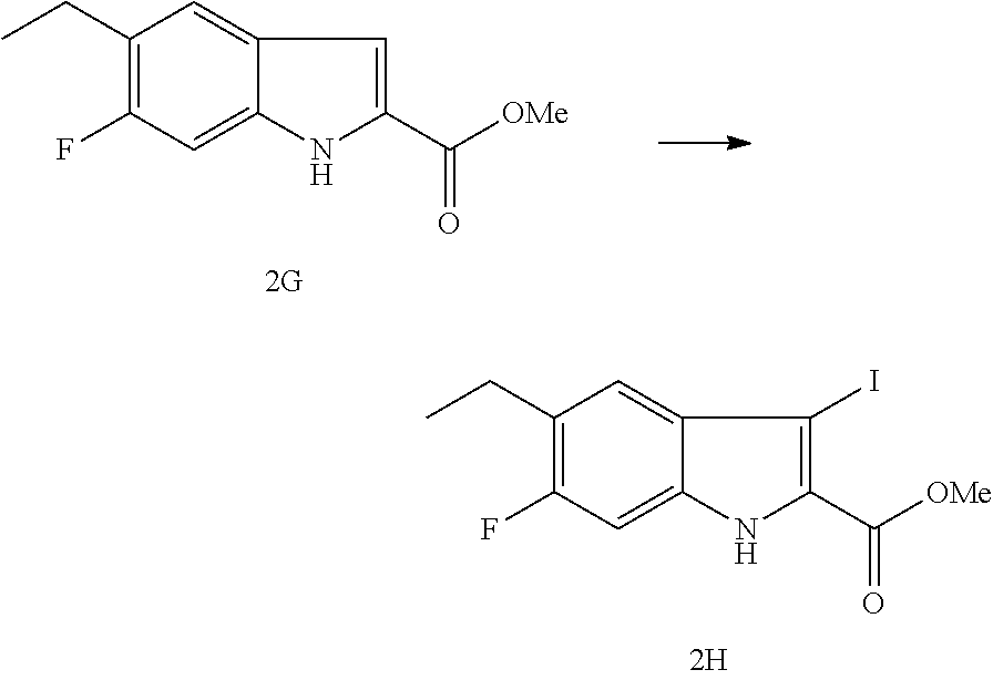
C1(CC)=C(F)C=C2C(=C1)C(I)=C(C(=O)[OMe])N2.C1(CC)=C(F)C=C2C(=C1)C=C(C(=O)[OMe])N2
